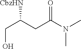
OCC(CC(N(C)C)=O)[CbzHN]
